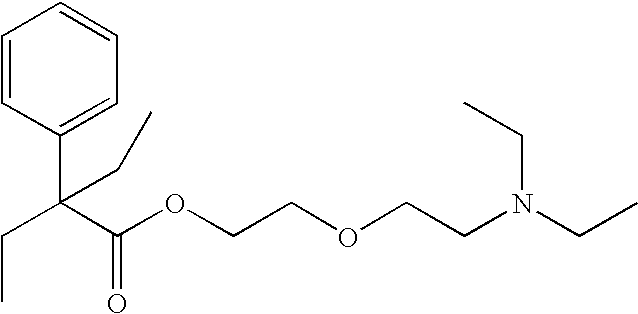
C(C(C(OCCOCCN(CC)CC)=O)(C1=CC=CC=C1)CC)C
